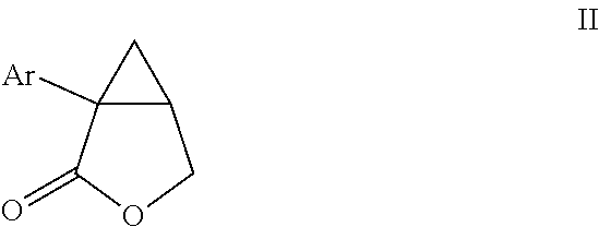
C12C([Ar])(C(=O)OC1)C2
